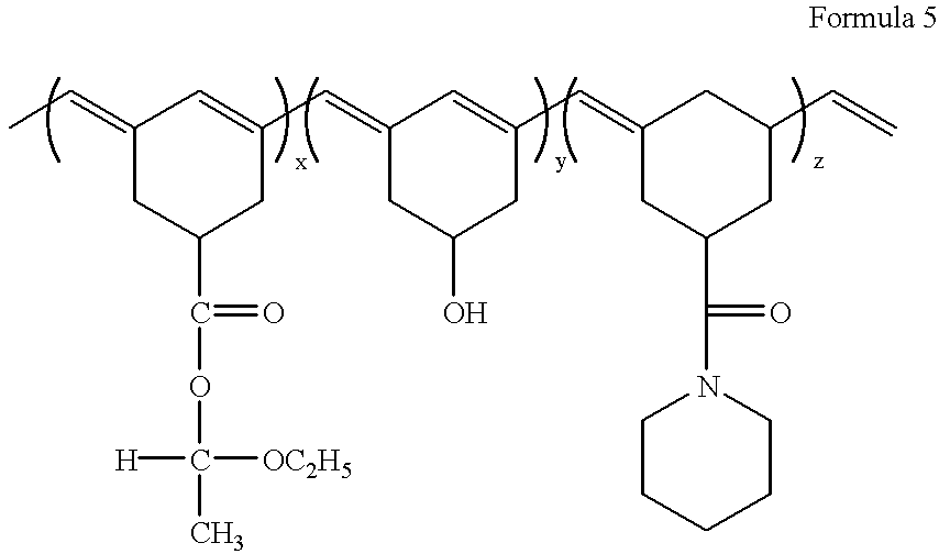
C1(=CC)CC(C(=O)OC(C)([OC2H5])[H])CC(C=C2CC(O)CC(C=C3CC(C(=O)N4CCCCC4)CC(C=C)C3)=C2)=C1
